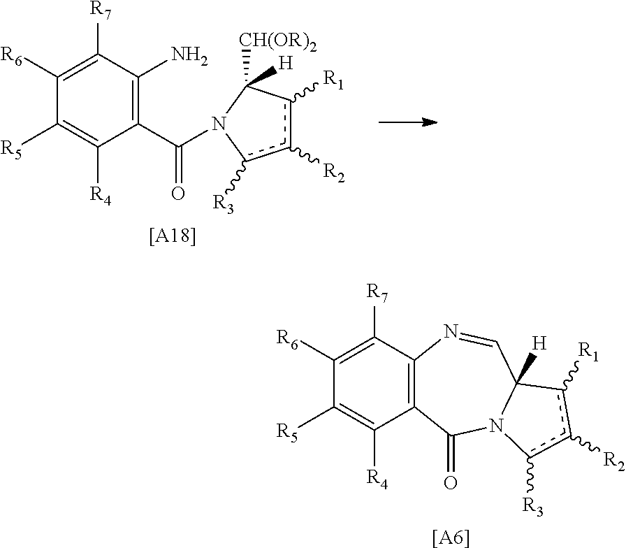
[[A18]].C1(C(=O)N2C([CH(OR)2])([H])c([R1])c([R2])c2[R3])=C(N)C([R7])=C([R6])C([R5])=C1[R4].[[A6]].C12=C(C([R7])=C([R6])C([R5])=C1[R4])N=CC1([H])N(C2=O)c([R3])c([R2])c1[R1]
